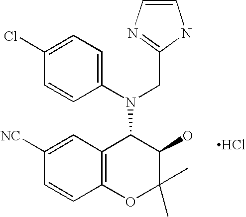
Cl.C1=C([NC])C=CC2=C1C(N(C1=CC=C(Cl)C=C1)CC1=NC=CN1)C(O)C(C)(C)O2
